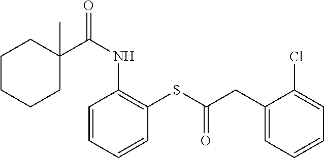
C1C(C(NC2=C(SC(CC3=CC=CC=C3Cl)=O)C=CC=C2)=O)(C)CCCC1
